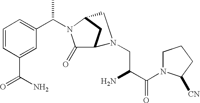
C1=CC(C(N)=O)=CC(C(N2C(=O)C3CC2CN3CC(C(N2CCCC2[CN])=O)N)C)=C1
